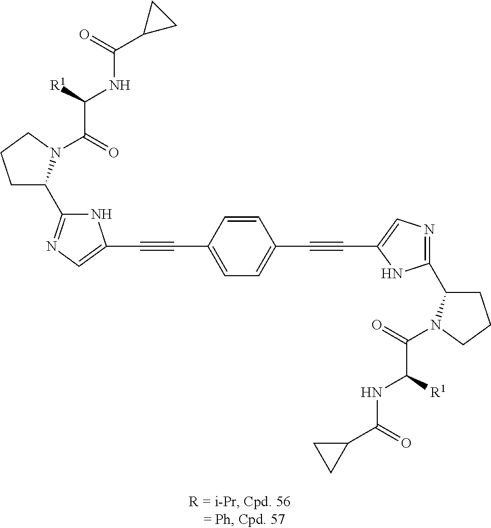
C1C(C2=NC=C(C#CC3=CC=C(C#CC4=CN=C(C5CCCN5C(=O)C([R1])NC(C5CC5)=O)N4)C=C3)N2)N(C(=O)C([R1])NC(C2CC2)=O)CC1
